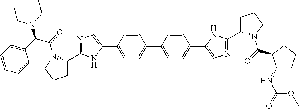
C1=CC(C2=CN=C(C3CCCN3C(=O)C(N(CC)CC)C3=CC=CC=C3)N2)=CC=C1C1=CC=C(C2=CN=C(C3CCCN3C(=O)C3C(NC(=O)OC)CCC3)N2)C=C1
